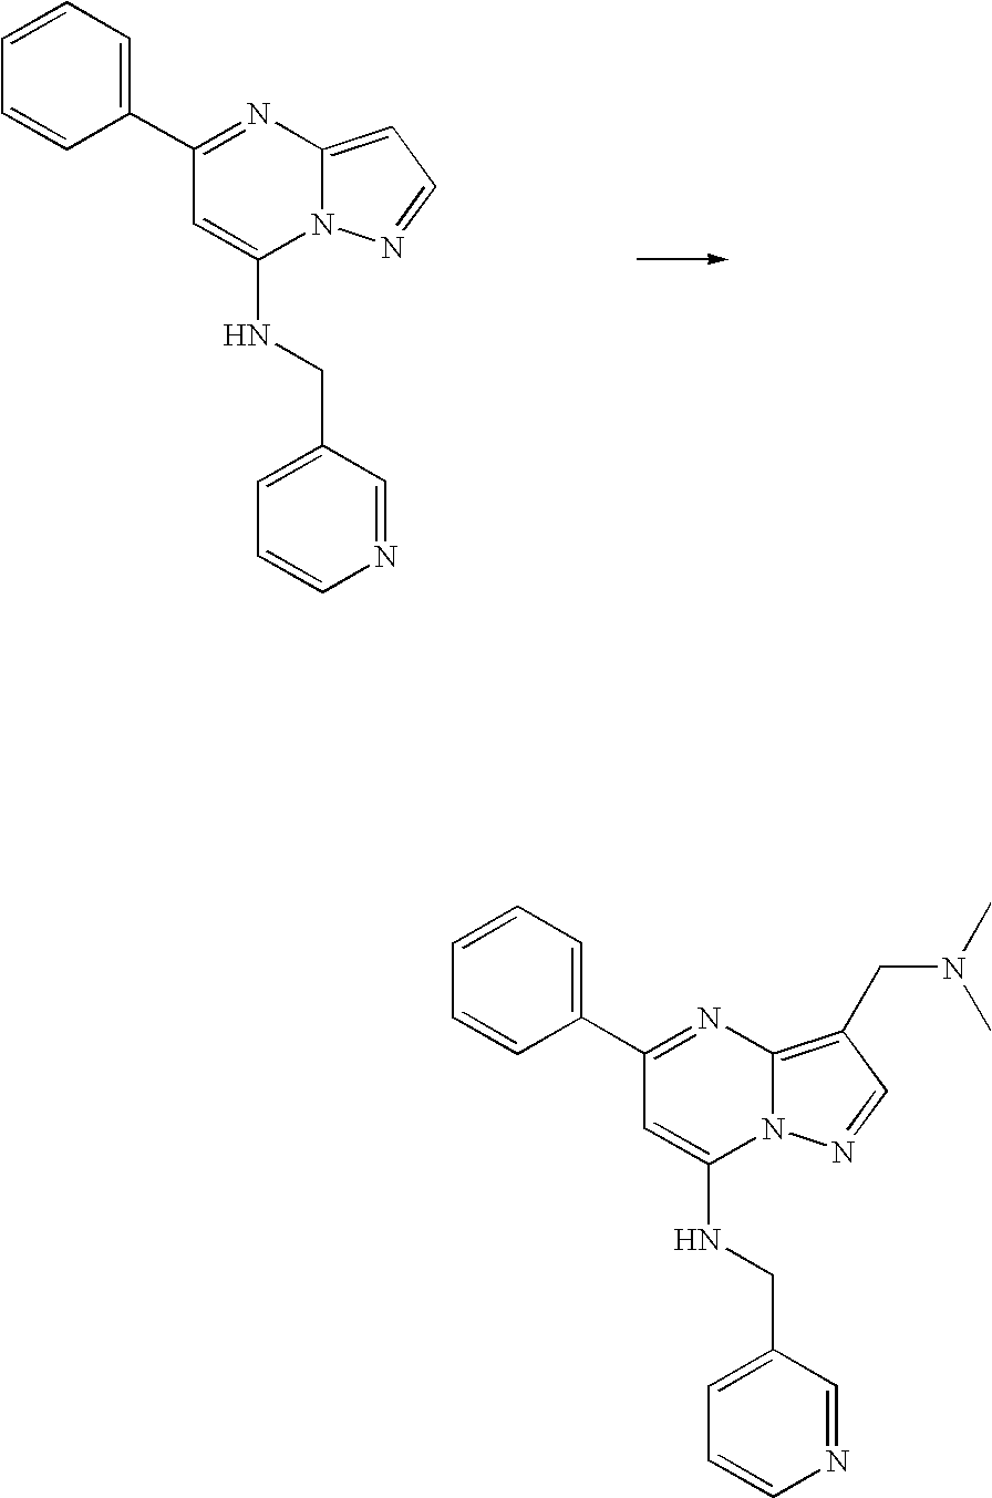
C1=CC=C(C2=NC3=CC=NN3C(NCC3=CC=CN=C3)=C2)C=C1.C1=CC=C(C2=NC3=C(CN(C)C)C=NN3C(NCC3=CC=CN=C3)=C2)C=C1
